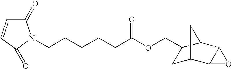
C1(=O)C=CC(=O)N1CCCCCC(OCC1CC2C3C(C1C2)O3)=O
